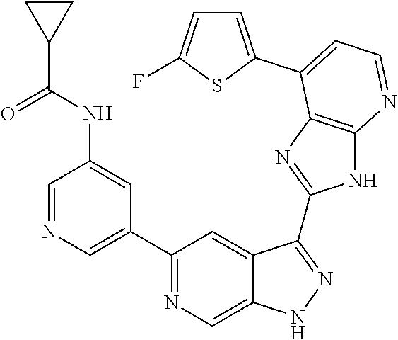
C1=NC=C(C2=NC=C3C(=C2)C(C2=NC4=C(N2)N=CC=C4C2=CC=C(F)S2)=NN3)C=C1NC(C1CC1)=O
